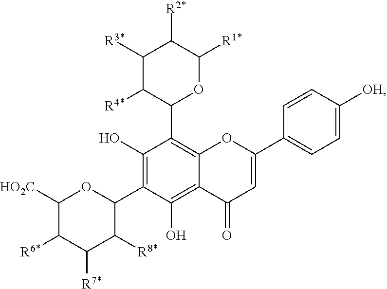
C1([R3*])C([R4*])C(C2=C3OC(C4=CC=C([OH])C=C4)=CC(=O)C3=C(O)C(C3C([R8*])C([R7*])C([R6*])C([HO2C])O3)=C2O)OC([R1*])C1[R2*]
